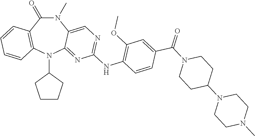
N1(C)C(=O)C2=C(N(C3CCCC3)C3=NC(NC4=C(OC)C=C(C(=O)N5CCC(N6CCN(C)CC6)CC5)C=C4)=NC=C13)C=CC=C2
